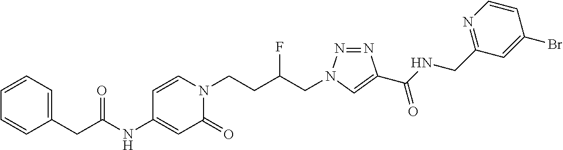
C(NC1=CC(=O)N(CCC(CN2N=NC(C(NCC3=NC=CC(Br)=C3)=O)=C2)F)C=C1)(=O)CC1=CC=CC=C1
